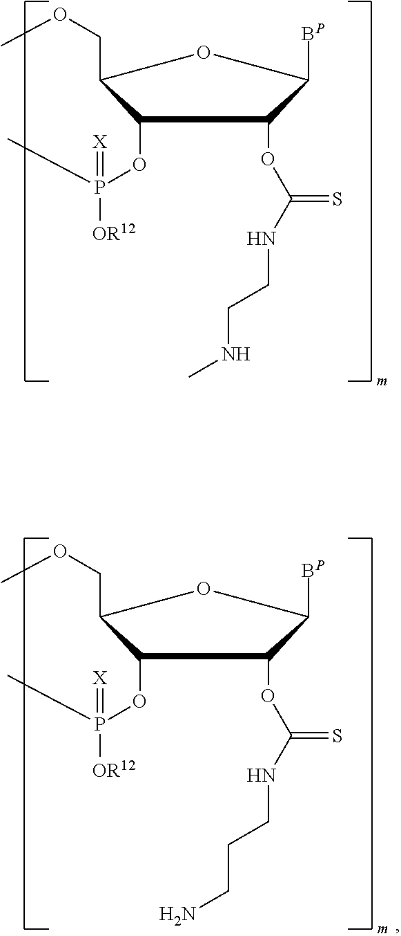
C1(OP(C)(=[X])[OR12])C(COC)OC([BP])C1OC(NCCNC)=S.C1(OP(C)(=[X])[OR12])C(COC)OC([BP])C1OC(NCCCN)=S
